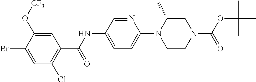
C1=C(O[CF3])C(Br)=CC(Cl)=C1C(NC1=CC=C(N2CCN(C(OC(C)(C)C)=O)CC2C)N=C1)=O
